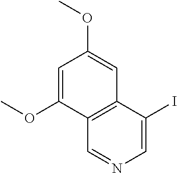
C1=C(OC)C2=C(C=C1OC)C(I)=CN=C2
